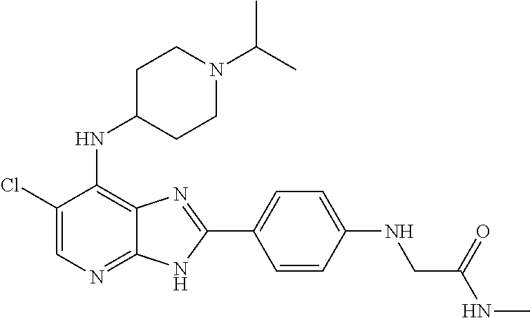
C1(Cl)=CN=C2C(=C1NC1CCN(C(C)C)CC1)N=C(C1=CC=C(NCC(NC)=O)C=C1)N2
